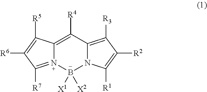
C12=C([R4])C3=C([R3])C([R2])=C([R1])N3B([X1])([X2])N1=C([R7])C([R6])=C2[R5]
